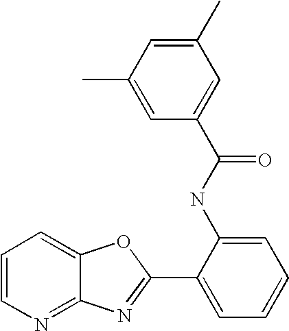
C12=NC=CC=C1OC(C1=CC=CC=C1NC(C1=CC(C)=CC(C)=C1)=O)=N2
